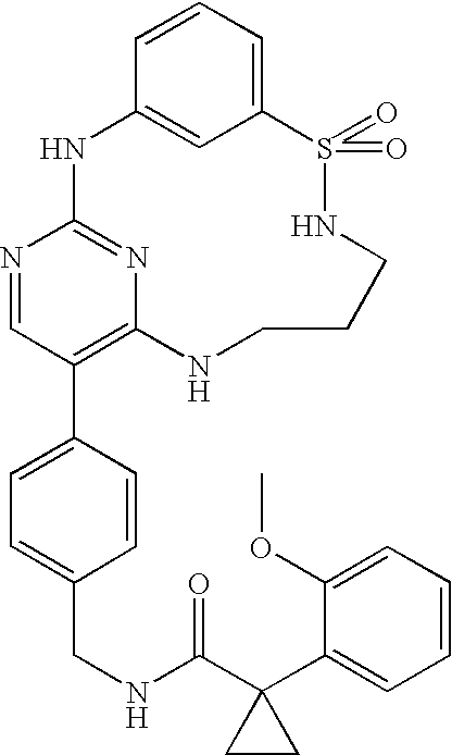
C12=CC=CC(=C1)NC1=NC(=C(C3=CC=C(CNC(C4(C5=CC=CC=C5OC)CC4)=O)C=C3)C=N1)NCCCNS2(=O)=O
